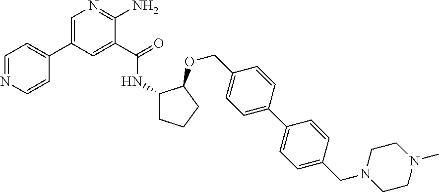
C1=C(C2=CC=NC=C2)C=C(C(=O)NC2CCCC2OCC2=CC=C(C3=CC=C(CN4CCN(C)CC4)C=C3)C=C2)C(N)=N1
